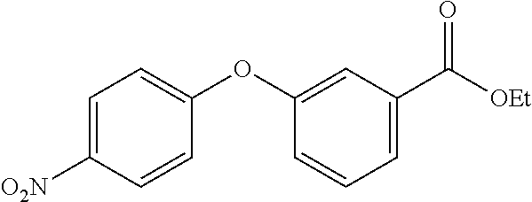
C1(OC2=CC=C([O2N])C=C2)=CC(C([OEt])=O)=CC=C1
